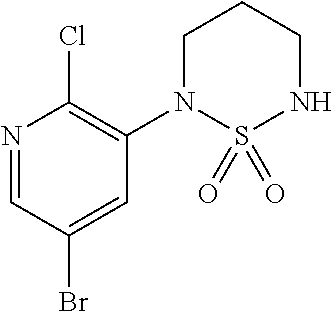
N1=CC(Br)=CC(N2S(=O)(=O)NCCC2)=C1Cl
